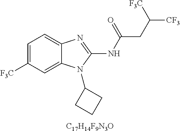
[C17H14F9N3O].C1=C([F3C])C=C2C(=C1)N=C(NC(CC([CF3])[F3C])=O)N2C1CCC1
